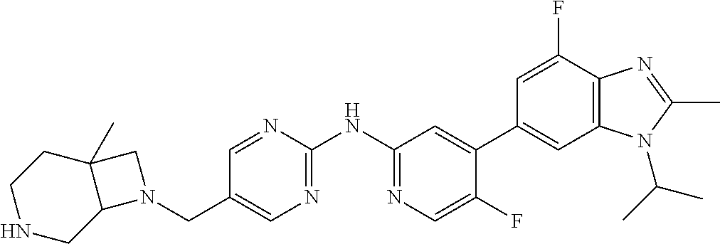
N1(CC2=CN=C(NC3=NC=C(F)C(C4=CC5=C(C(F)=C4)N=C(C)N5C(C)C)=C3)N=C2)CC2(C)C1CNCC2
